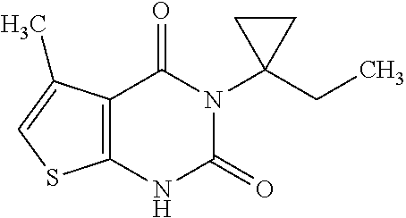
C12=C(NC(=O)N(C3(CC)CC3)C1=O)SC=C2C
